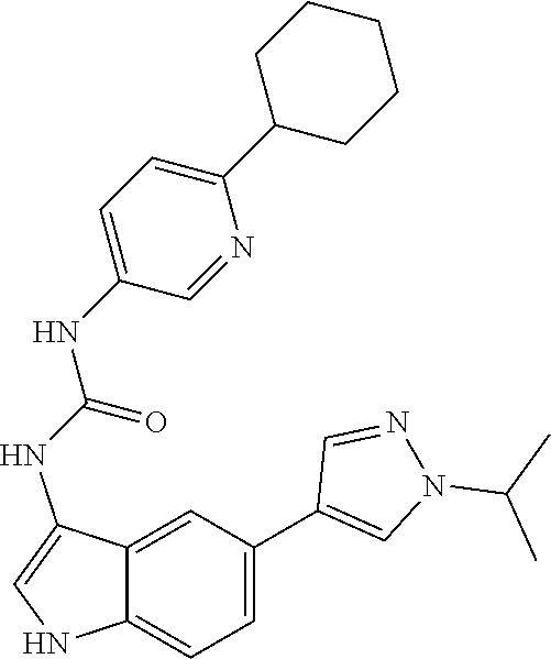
C12=CC=C(C3=CN(C(C)C)N=C3)C=C1C(NC(NC1=CC=C(C3CCCCC3)N=C1)=O)=CN2
